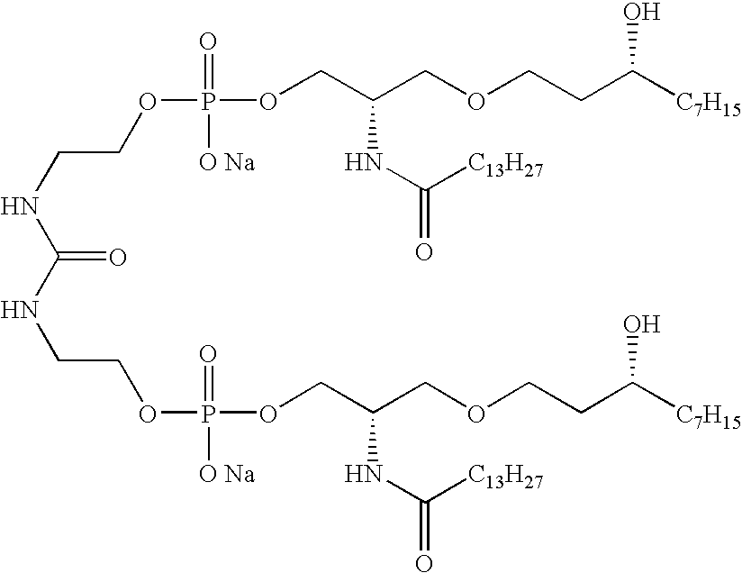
C(NC(=O)NCCOP([O Na])(=O)OCC(COCCC([C7H15])O)NC(=O)[C13H27])COP(=O)([O Na])OCC(COCCC([C7H15])O)NC([C13H27])=O
